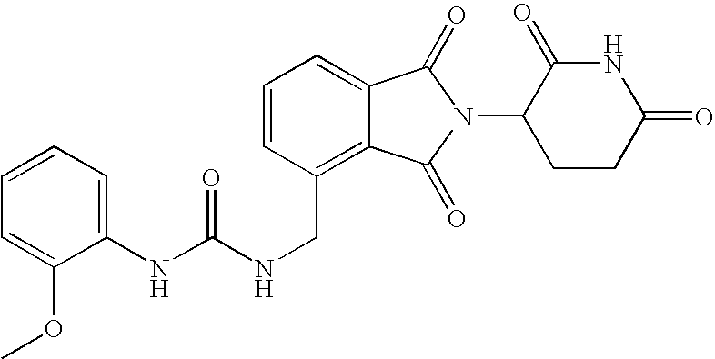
C(C1=C2C(=CC=C1)C(=O)N(C1CCC(=O)NC1=O)C2=O)NC(NC1=CC=CC=C1OC)=O
